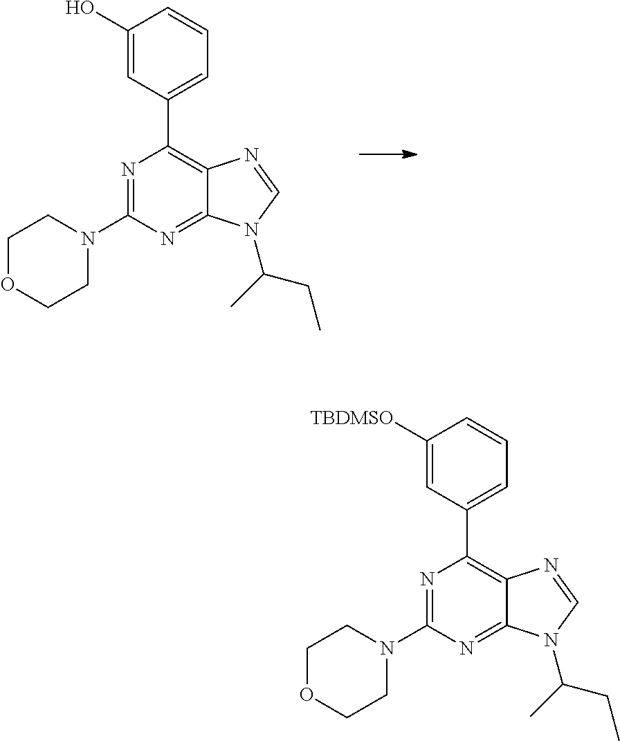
N1=C(N2CCOCC2)N=C2C(=C1C1=CC=CC(O)=C1)N=CN2C(C)CC.N1=C(N2CCOCC2)N=C2C(=C1C1=CC=CC([TBDMSO])=C1)N=CN2C(C)CC
